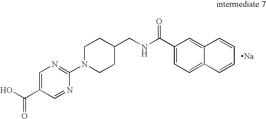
C1=C(C(O)=O)C=NC(N2CCC(CNC(C3=CC=C4C(=C3)C=CC=C4)=O)CC2)=N1.[Na]
